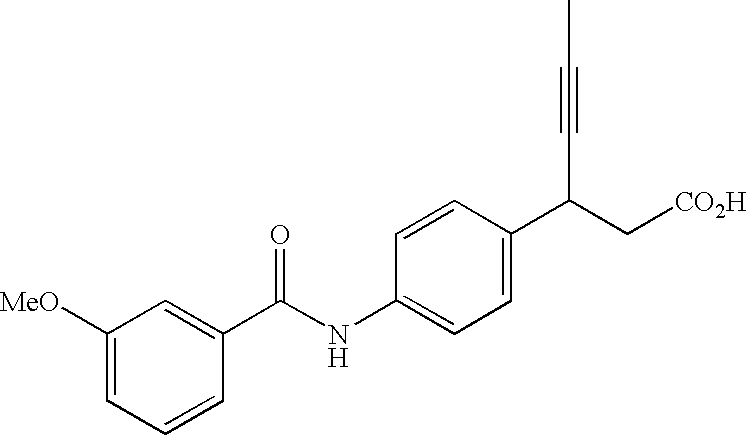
C1([MeO])=CC=CC(C(NC2=CC=C(C(C#CC)C[CO2H])C=C2)=O)=C1
